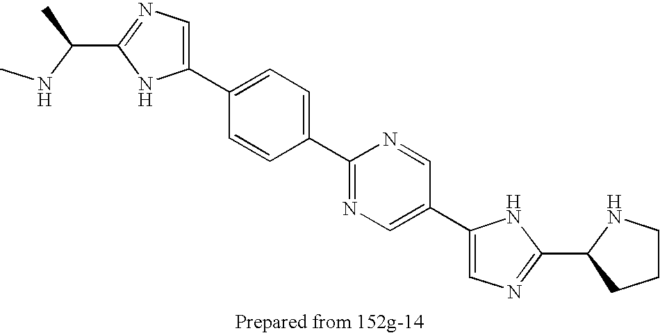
C(C1=NC=C(C2=CC=C(C3=NC=C(C4=CN=C(C5CCCN5)N4)C=N3)C=C2)N1)(C)NC
